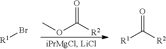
COC([R2])=O.[R1]Br.O=C([R1])[R2]
